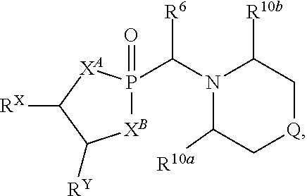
N1(C(P2(=O)[XB]C([RY])C([RX])[XA]2)[R6])C([R10a])C[Q]CC1[R10b]
